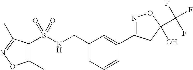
C1(S(NCC2=CC=CC(C3=NOC(C(F)(F)F)(O)C3)=C2)(=O)=O)=C(C)ON=C1C
